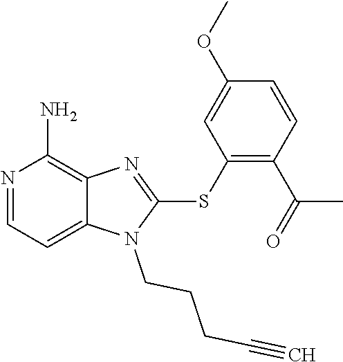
N1=CC=C2C(=C1N)N=C(SC1=C(C(C)=O)C=CC(OC)=C1)N2CCCC#C
